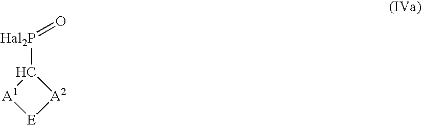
C1([Hal2P]=O)[A1][E][A2]1
